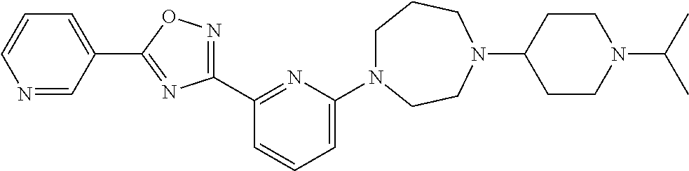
C1(C2=NC(N3CCCN(C4CCN(C(C)C)CC4)CC3)=CC=C2)=NOC(C2=CC=CN=C2)=N1
